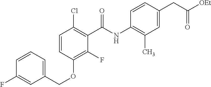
C1=CC=C(COC2=C(F)C(C(NC3=C(C)C=C(CC([OEt])=O)C=C3)=O)=C(Cl)C=C2)C=C1F
